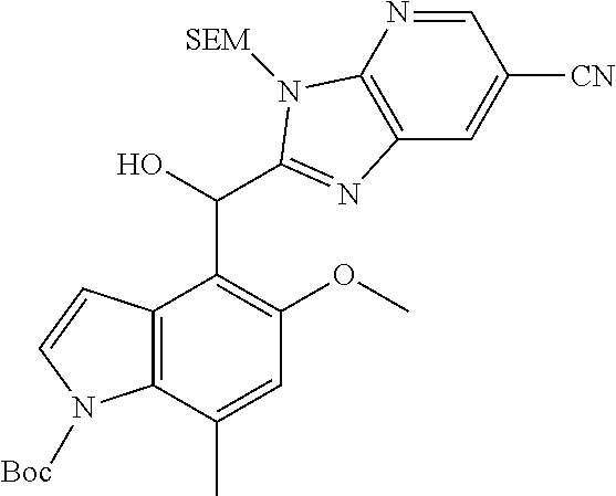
C12=C(C(C)=CC(OC)=C1C(O)C1=NC3=C(N=CC([CN])=C3)N1[SEM])N([Boc])C=C2
